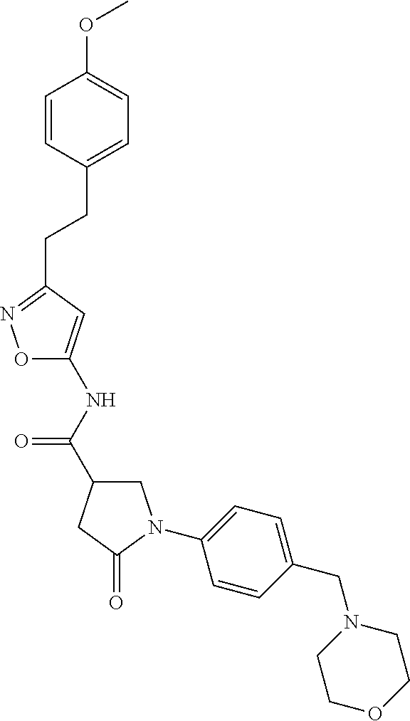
O1C(NC(=O)C2CN(C3=CC=C(CN4CCOCC4)C=C3)C(=O)C2)=CC(CCC2=CC=C(OC)C=C2)=N1
